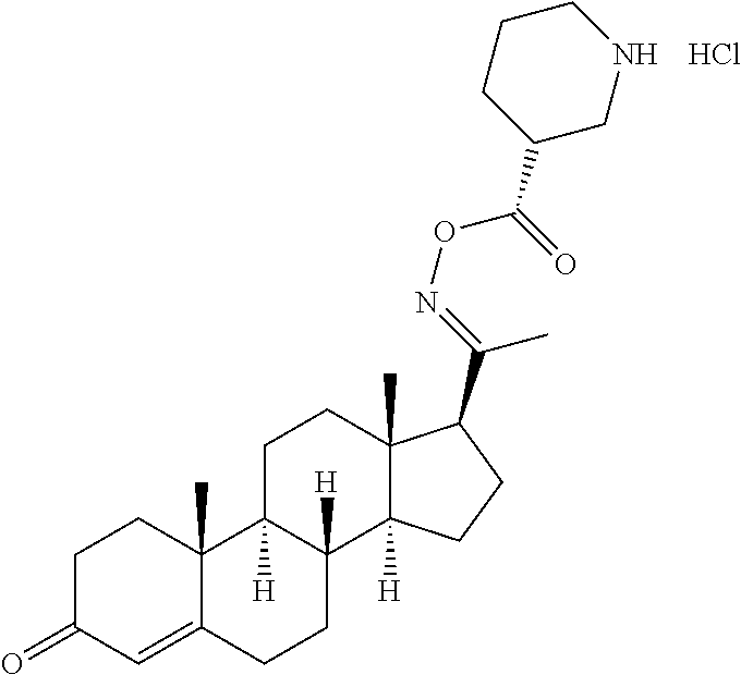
C1C(=O)C=C2C(C)(C1)C1([H])C([H])(CC2)C2([H])C(C)(CC1)C(C(=NOC(=O)C1CNCCC1)C)CC2.Cl
